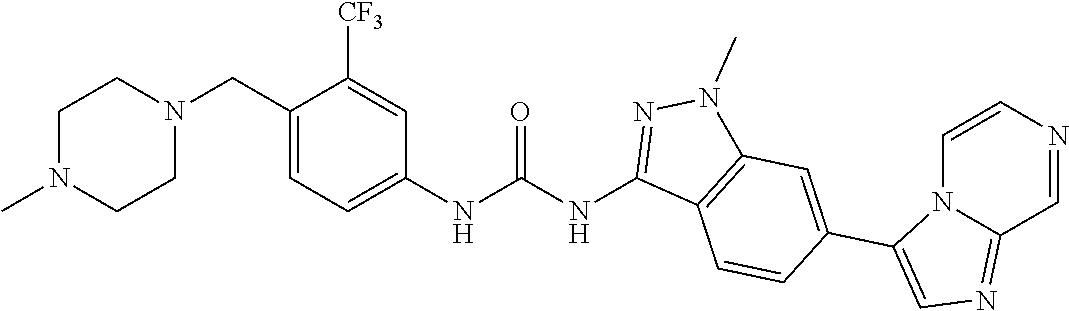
N1(C)CCN(CC2=CC=C(NC(=O)NC3=NN(C)C4=C3C=CC(C3=CN=C5N3C=CN=C5)=C4)C=C2[CF3])CC1
